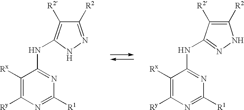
C1([Rx])=C([Ry])N=C([R1])N=C1NC1=C([R2])C([R2])=NN1.C1([Rx])=C([Ry])N=C([R1])N=C1NC1=NNC([R2])=C1[R2]
